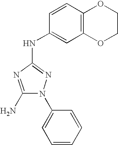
C1(N)=NC(NC2=CC3=C(C=C2)OCCO3)=NN1C1=CC=CC=C1
